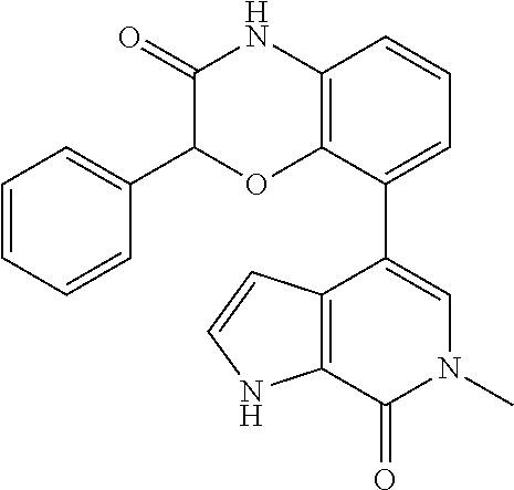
C1(=O)C(C2=CC=CC=C2)OC2=C(N1)C=CC=C2C1=CN(C)C(=O)C2=C1C=CN2
